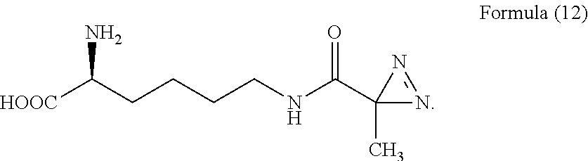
[HOOC]C(CCCCNC(C1(C)N=N1)=O)N
